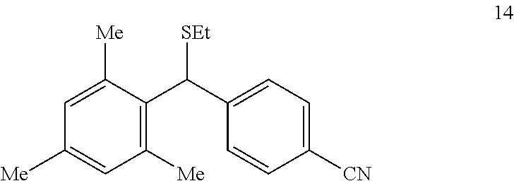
C1([Me])=C(C(C2=CC=C([CN])C=C2)[SEt])C([Me])=CC([Me])=C1
